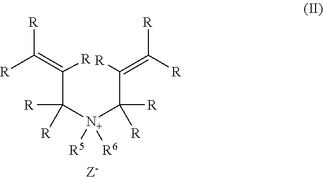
[R]C(=C([R])C([R])([R])[N+](C([R])([R])C(=C([R])[R])[R])([R5])[R6])[R]
